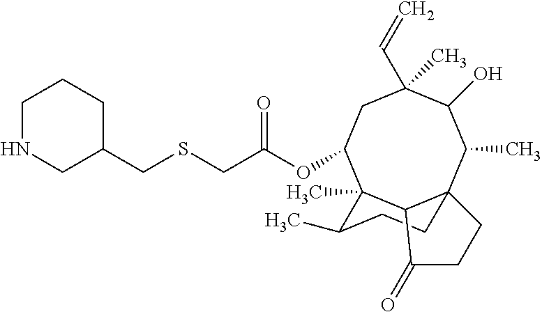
C1C(CSCC(OC2C3(C)C4C(C(C)C(O)C(C)(C=C)C2)(CCC3C)CCC4=O)=O)CCCN1
